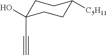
C1C(O)(C#C)CCC([C5H11])C1
